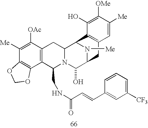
C1([Me])=C([OAc])C2=C(C3=C1OCO3)C(CNC(C=CC1=CC([CF3])=CC=C1)=O)N1C(C2)C2N([Me])C(C1O)CC1=C2C(O)=C([OMe])C([Me])=C1
